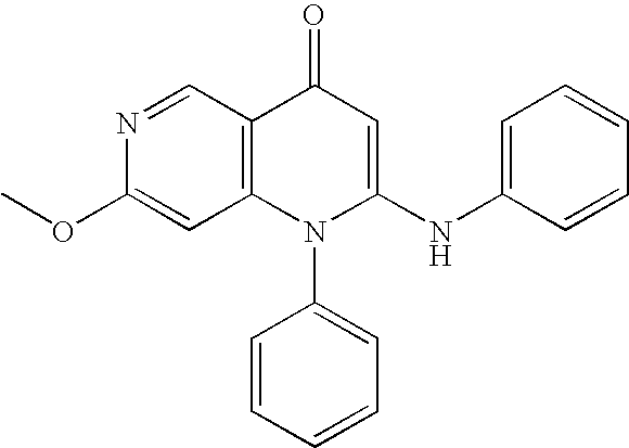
O(C)C1=CC2=C(C=N1)C(=O)C=C(NC1=CC=CC=C1)N2C1=CC=CC=C1
